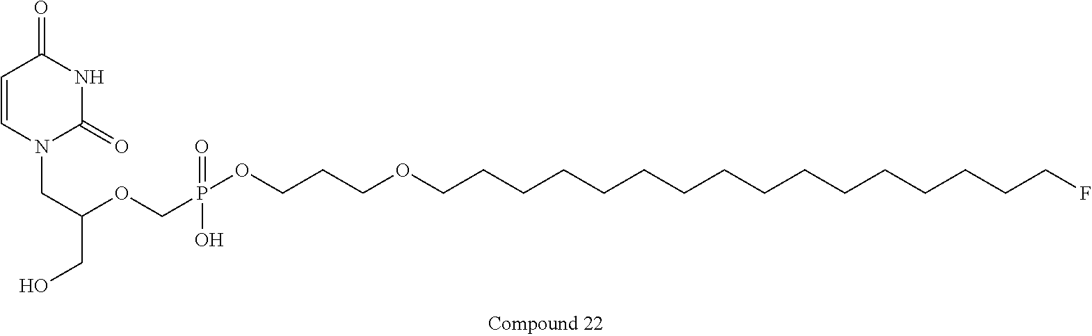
C1=CN(CC(CO)OCP(=O)(OCCCOCCCCCCCCCCCCCCCCF)O)C(=O)NC1=O
